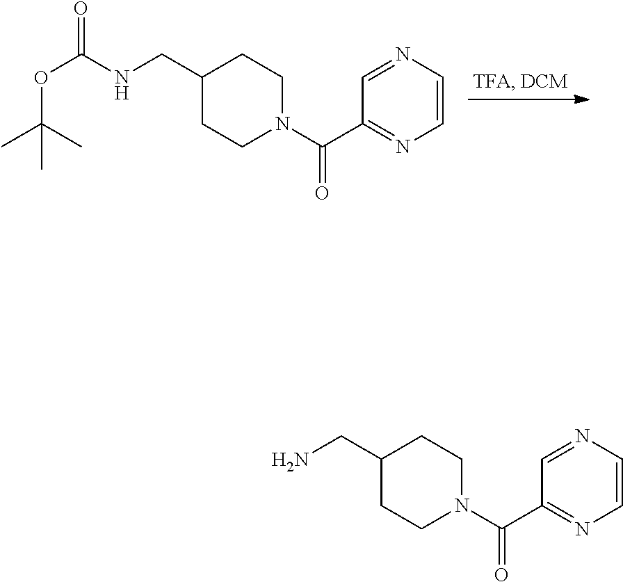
O(C(C)(C)C)C(=O)NCC1CCN(C(C2=NC=CN=C2)=O)CC1.NCC1CCN(C(C2=NC=CN=C2)=O)CC1
